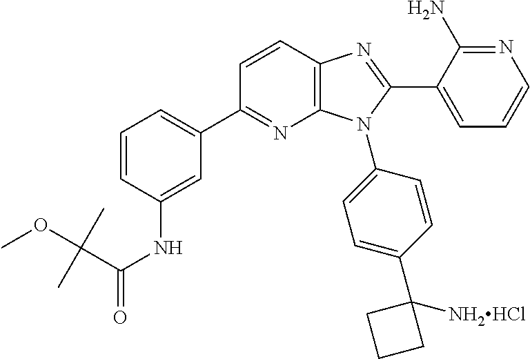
C1=CC(NC(=O)C(C)(C)OC)=CC(C2=NC3=C(C=C2)N=C(C2=CC=CN=C2N)N3C2=CC=C(C3([NH2HCl])CCC3)C=C2)=C1
